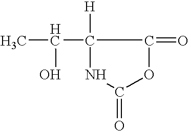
C1([H])(C(C)O)NC(=O)OC1=O
